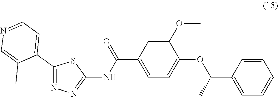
C1=CC=CC=C1C(OC1=CC=C(C(NC2=NN=C(C3=CC=NC=C3C)S2)=O)C=C1OC)C
